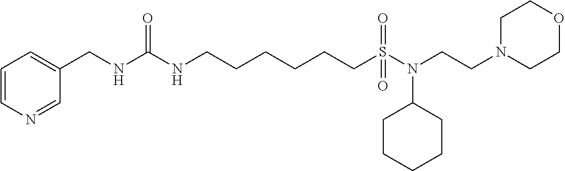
C1=CN=CC(CNC(NCCCCCCS(N(CCN2CCOCC2)C2CCCCC2)(=O)=O)=O)=C1
